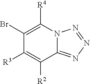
C1(Br)=C([R4])N2C(=NN=N2)C([R2])=C1[R3]
